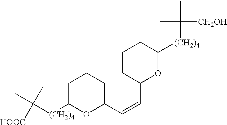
C([(CH2)4]C1OC(C=CC2OC([(CH2)4]C(C)(C)[CH2OH])CCC2)CCC1)(C)(C)[HOOC]
